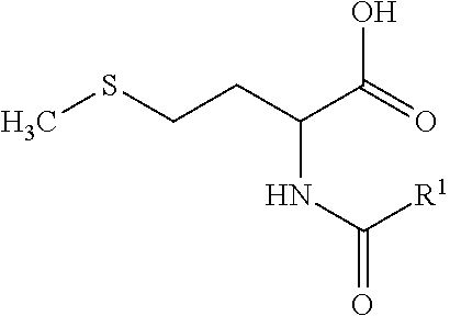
CSCCC(C(=O)O)NC(=O)[R1]
